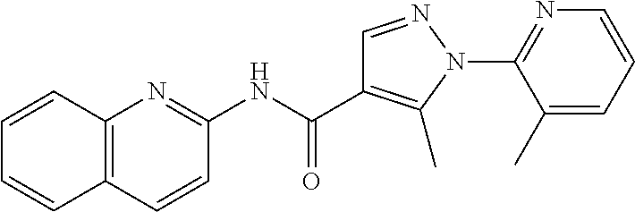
C1(NC(C2=C(C)N(C3=NC=CC=C3C)N=C2)=O)=NC2=C(C=C1)C=CC=C2
